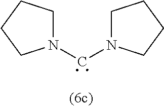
N1(CN2CCCC2)CCCC1
